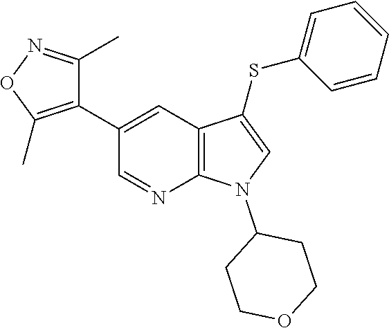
C12=C(C=C(C3=C(C)ON=C3C)C=N1)C(SC1=CC=CC=C1)=CN2C1CCOCC1
